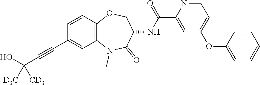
C1=CC2=C(C=C1C#CC(O)([D3C])[CD3])N(C)C(=O)C(NC(=O)C1=CC(OC3=CC=CC=C3)=CC=N1)CO2
